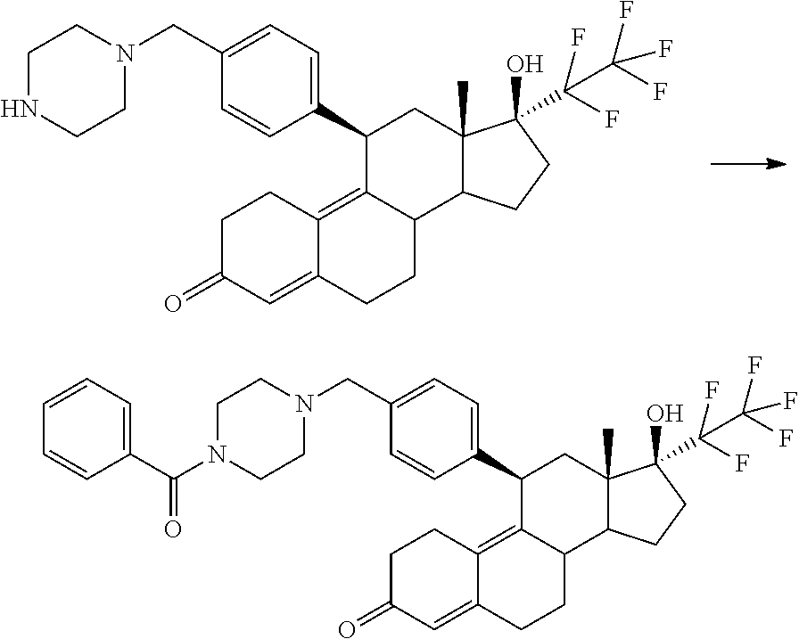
C1C(=O)C=C2C(=C3C(CC2)C2C(C)(CC3C3=CC=C(CN4CCNCC4)C=C3)C(O)(C(C(F)(F)F)(F)F)CC2)C1.C1C(=O)C=C2C(=C3C(CC2)C2C(C)(CC3C3=CC=C(CN4CCN(C(=O)C5=CC=CC=C5)CC4)C=C3)C(O)(C(C(F)(F)F)(F)F)CC2)C1
